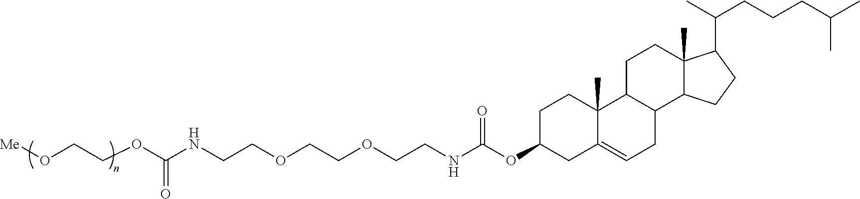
C1(OC(NCCOCCOCCNC(OCCO[Me])=O)=O)CC2=CCC3C(C2(C)CC1)CCC1(C)C3CCC1C(CCCC(C)C)C
